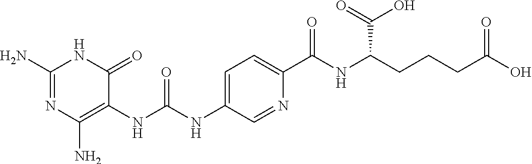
N1=CC(NC(NC2=C(N)N=C(N)NC2=O)=O)=CC=C1C(=O)NC(C(=O)O)CCCC(=O)O
